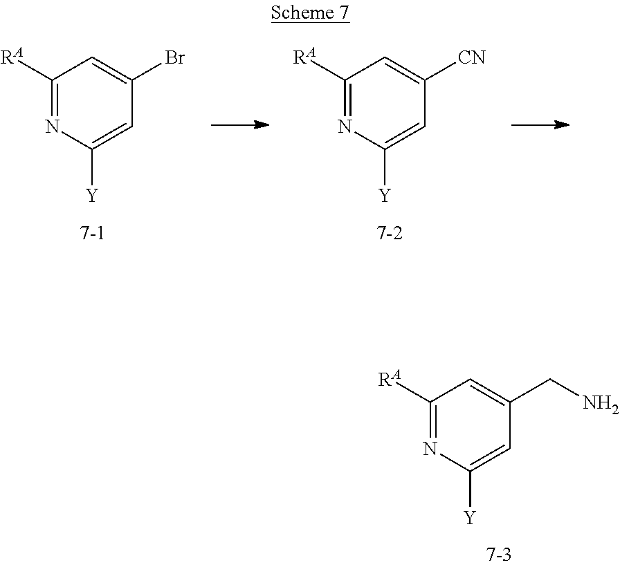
C1([RA])=NC([Y])=CC(Br)=C1.C1([RA])=NC([Y])=CC([CN])=C1.C1([RA])=NC([Y])=CC(CN)=C1
